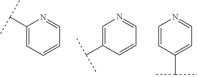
C1(C(C)C)=CC=CC=N1.C1=C(C(C)C)C=CC=N1.C1=CC(C(C)C)=CC=N1
